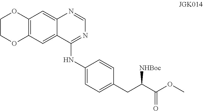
C1COC2=C(O1)C=C1C(=C2)C(NC2=CC=C(CC(C(OC)=O)[NHBoc])C=C2)=NC=N1
